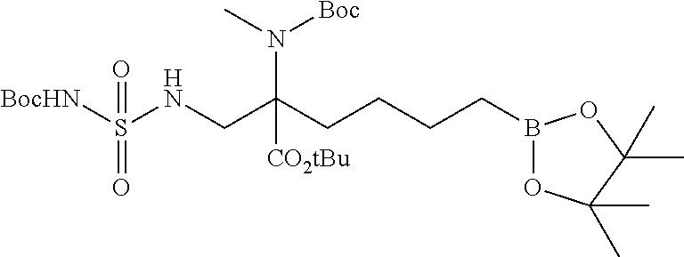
CN([Boc])C([CO2tBu])(CNS([BocHN])(=O)=O)CCCCB1OC(C)(C)C(C)(C)O1
